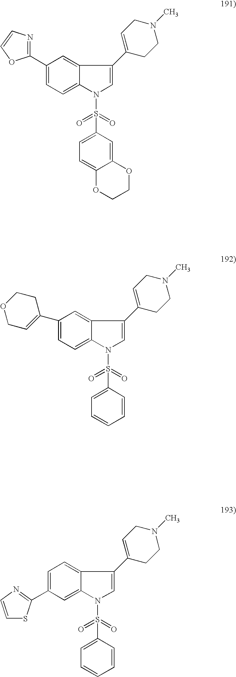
C1(C2=NC=CO2)=CC=C2C(=C1)C(C1=CCN(C)CC1)=CN2S(=O)(=O)C1=CC=C2C(=C1)OCCO2.C1(C2=CCOCC2)=CC=C2C(=C1)C(C1=CCN(C)CC1)=CN2S(=O)(=O)C1=CC=CC=C1.C1=C(C2=NC=CS2)C=C2C(=C1)C(C1=CCN(C)CC1)=CN2S(=O)(=O)C1=CC=CC=C1
